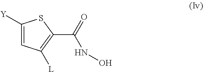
C1([Y])=CC([L])=C(C(NO)=O)S1
